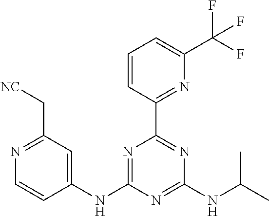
C1(NC2=NC(C3=NC(C(F)(F)F)=CC=C3)=NC(NC(C)C)=N2)=CC(C[NC])=NC=C1
